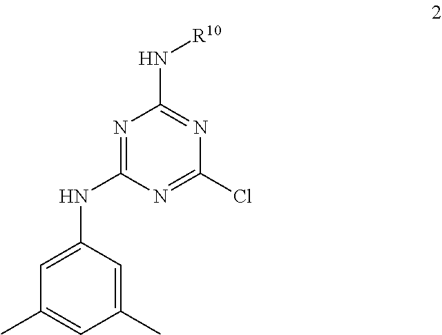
N1=C(NC2=CC(C)=CC(C)=C2)N=C(Cl)N=C1N[R10]
